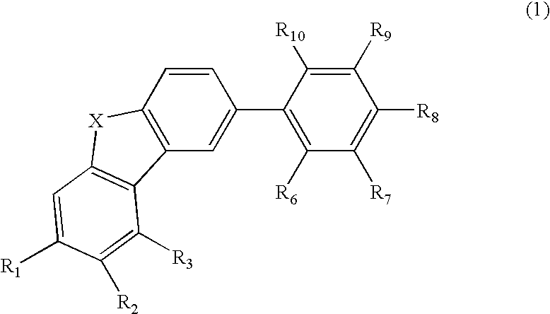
C1(C2=C([R6])C([R7])=C([R8])C([R9])=C2[R10])=CC2=C(C=C1)[X]C1=C2C([R3])=C([R2])C([R1])=C1
